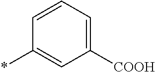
C1([COOH])=CC=CC(*)=C1
